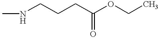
CNCCCC(OCC)=O
